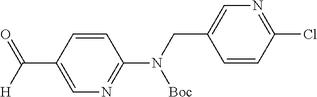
C(C1=CN=C(N(CC2=CN=C(Cl)C=C2)[Boc])C=C1)([H])=O
